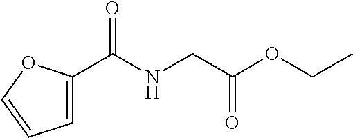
C1=C(C(NCC(OCC)=O)=O)OC=C1
